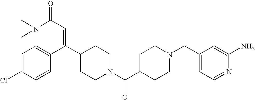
C1=C(Cl)C=CC(C(C2CCN(C(C3CCN(CC4=CC=NC(N)=C4)CC3)=O)CC2)=CC(N(C)C)=O)=C1
